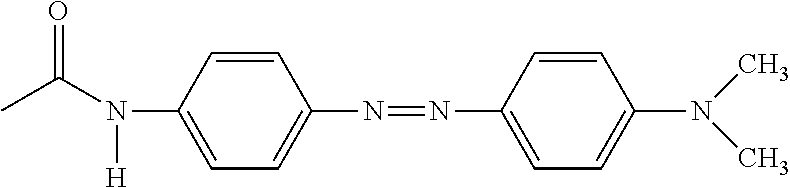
N(C1=CC=C(N=NC2=CC=C(N(C)C)C=C2)C=C1)(C(C)=O)[H]
